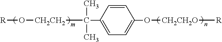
[R]O[CH2CH2]C(C1=CC=C(O[CH2CH2O][R])C=C1)(C)C
